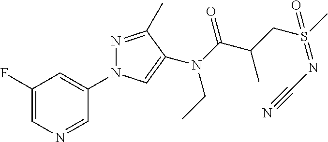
C1(F)=CN=CC(N2N=C(C)C(N(CC)C(C(CS(C)(=NC#N)=O)C)=O)=C2)=C1
